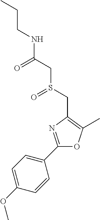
C(CC)NC(CS(CC1=C(C)OC(C2=CC=C(OC)C=C2)=N1)=O)=O
